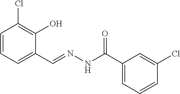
C1=CC=C(C=NNC(=O)C2=CC=CC(Cl)=C2)C(O)=C1Cl
